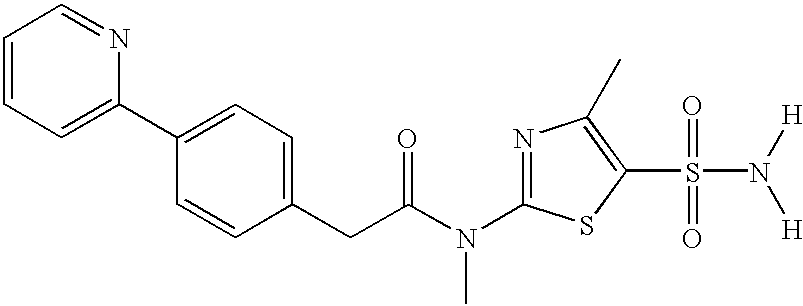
C1=CC=C(C2=CC=C(CC(N(C3=NC(C)=C(S(=O)(=O)N([H])[H])S3)C)=O)C=C2)N=C1
